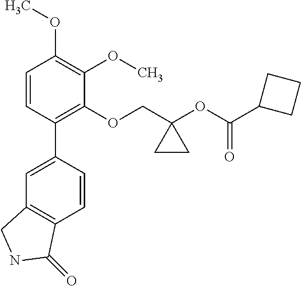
C1=CC(C2=CC3=C(C=C2)C(=O)NC3)=C(OCC2(OC(C3CCC3)=O)CC2)C(OC)=C1OC
